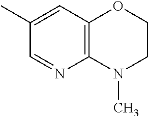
C12=C(C=C(C)C=N1)OCCN2C
